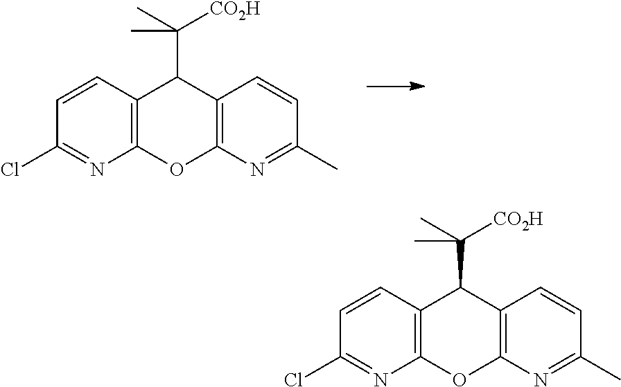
C12=C(N=C(C)C=C1)OC1=C(C2C(C)([CO2H])C)C=CC(Cl)=N1.C12=C(N=C(C)C=C1)OC1=C(C2C(C)([CO2H])C)C=CC(Cl)=N1
